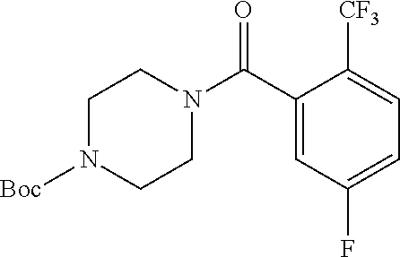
C1(C(N2CCN([Boc])CC2)=O)=CC(F)=CC=C1[CF3]
